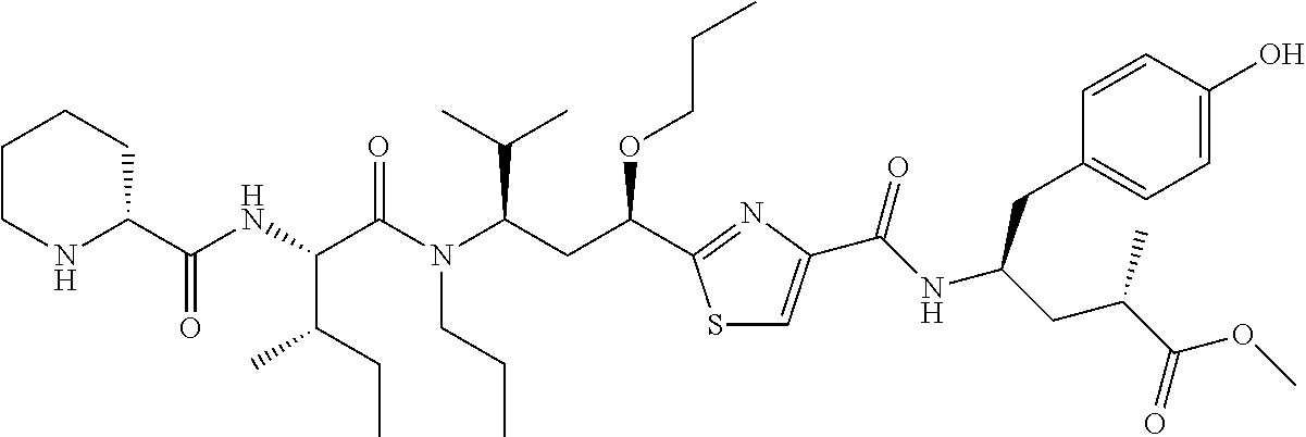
C1CNC(C(NC(C(N(C(CC(OCCC)C2=NC(C(NC(CC(C(=O)OC)C)CC3=CC=C(O)C=C3)=O)=CS2)C(C)C)CCC)=O)C(C)CC)=O)CC1
